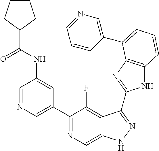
C1=NC=C(C2=NC=C3C(=C2F)C(C2=NC4=C(N2)C=CC=C4C2=CN=CC=C2)=NN3)C=C1NC(=O)C1CCCC1
